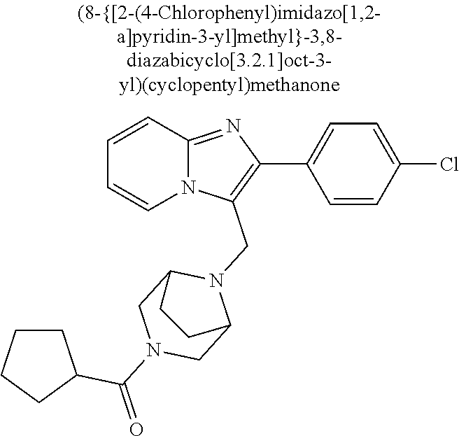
N12C(=NC(C3=CC=C(Cl)C=C3)=C1CN1C3CN(C(=O)C4CCCC4)CC1CC3)C=CC=C2
